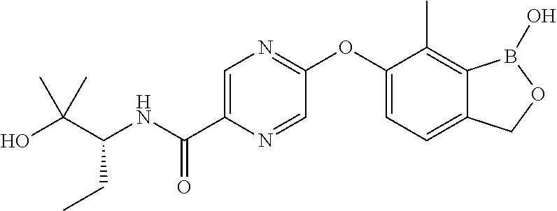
C1(OC2=NC=C(C(NC(C(O)(C)C)CC)=O)N=C2)=CC=C2C(=C1C)B(O)OC2
